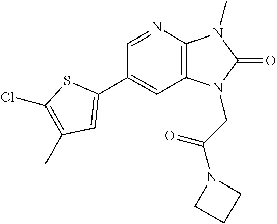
C1(C2=CC(C)=C(Cl)S2)=CC2=C(N=C1)N(C)C(=O)N2CC(=O)N1CCC1
